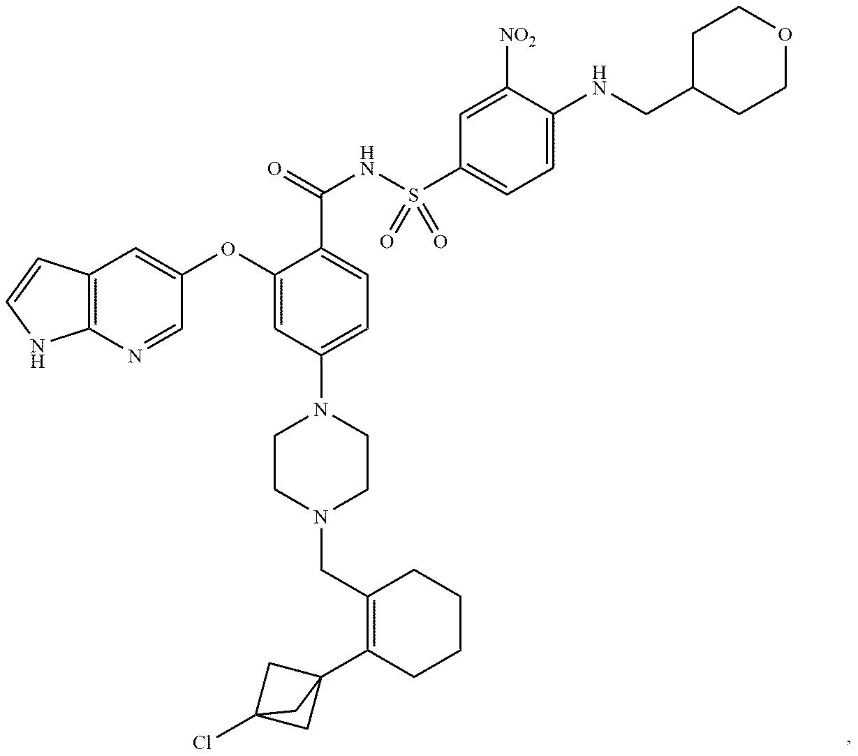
C12=C(N=CC(OC3=CC(N4CCN(CC5=C(C67CC(Cl)(C6)C7)CCCC5)CC4)=CC=C3C(NS(C3=CC=C(NCC4CCOCC4)C([NO2])=C3)(=O)=O)=O)=C1)NC=C2
